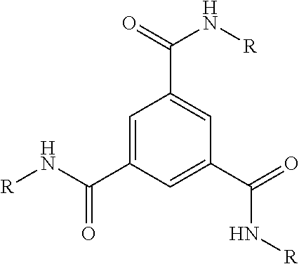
C1=C(C(N[R])=O)C=C(C(N[R])=O)C=C1C(N[R])=O
